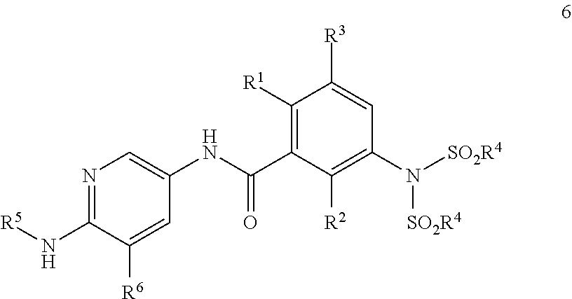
N1=C(N[R5])C([R6])=CC(NC(C2=C([R1])C([R3])=CC(N([SO2R4])[SO2R4])=C2[R2])=O)=C1
